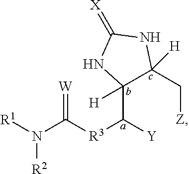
[W]=C([R3]C(C1([H])C(C[Z])([H])NC(=[X])N1)[Y])N([R1])[R2]
